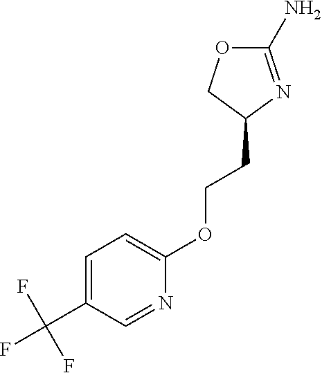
C1(N)=NC(CCOC2=CC=C(C(F)(F)F)C=N2)CO1
